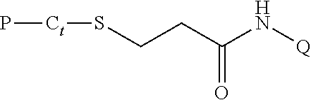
P[Ct]SCCC(N[Q])=O
